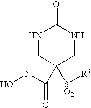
N1CC(C(NO)=O)([SO2][R3])CNC1=O
